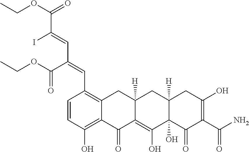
C1=CC(O)=C2C(=C1C=C(C=C(C(OCC)=O)I)C(OCC)=O)CC1([H])C(=C(O)C3(O)C([H])(C1)CC(O)=C(C(N)=O)C3=O)C2=O
